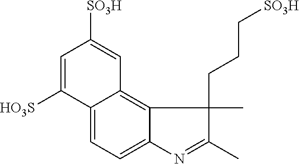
C12=CC=C3C(=C1C=C([SO3H])C=C2[HO3S])C(CCC[SO3H])(C)C(C)=N3
